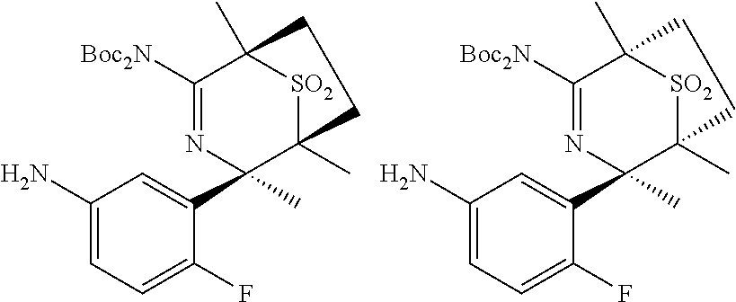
C1(N)=CC=C(F)C(C2(C)C3(C)[SO2]C(C)(C([Boc2N])=N2)CC3)=C1.C1(N)=CC=C(F)C(C2(C)C3(C)[SO2]C(C)(C([Boc2N])=N2)CC3)=C1
